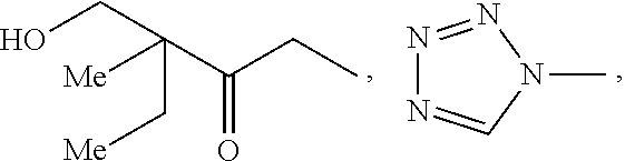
OCC(C[Me])(C(CC)=O)[Me].N1(C)N=NN=C1
